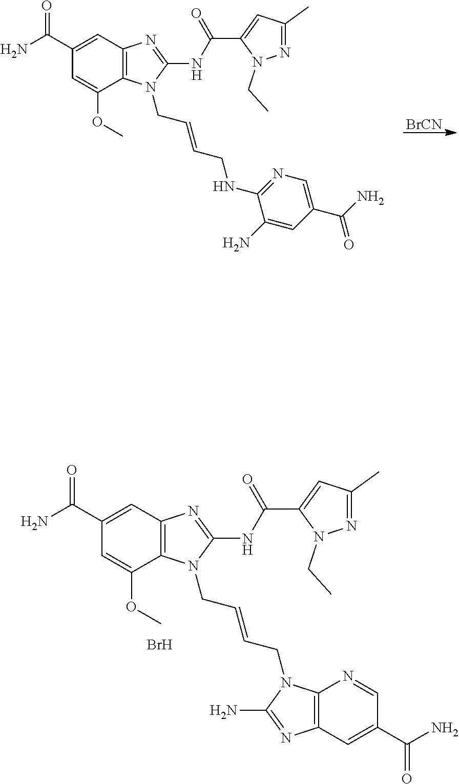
C1(C(N)=O)=CC2=C(C(OC)=C1)N(CC=CCN1C3=C(C=C(C(=O)N)C=N3)N=C1N)C(NC(C1=CC(C)=NN1CC)=O)=N2.Br.C1(C(N)=O)=CC2=C(C(OC)=C1)N(CC=CCNC1=NC=C(C(N)=O)C=C1N)C(NC(C1=CC(C)=NN1CC)=O)=N2.[BrCN]
